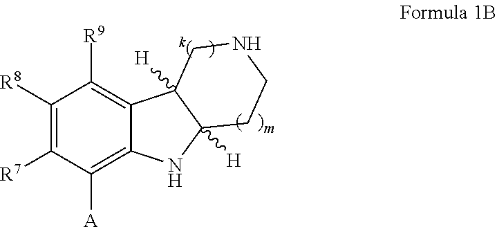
C1([R8])=C([R7])C([A])=C2C(=C1[R9])C1([H])C([H])(N2)CCNC1
